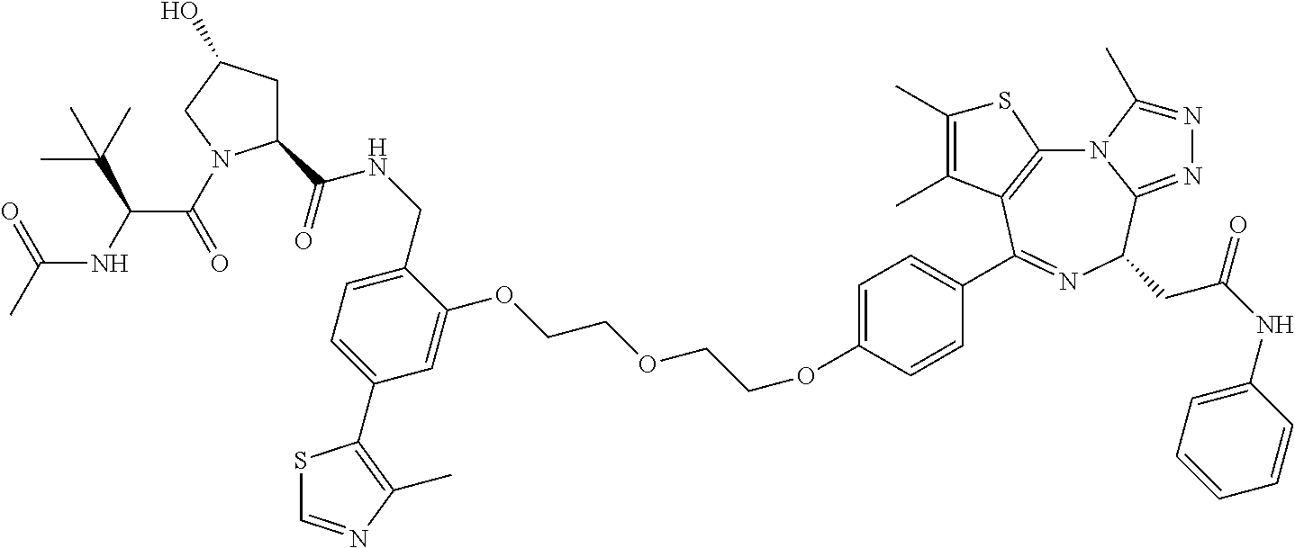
C1(C(=O)NCC2=CC=C(C3=C(C)N=CS3)C=C2OCCOCCOC2=CC=C(C3=NC(CC(NC4=CC=CC=C4)=O)C4=NN=C(C)N4C4=C3C(C)=C(C)S4)C=C2)CC(O)CN1C(=O)C(NC(C)=O)C(C)(C)C
